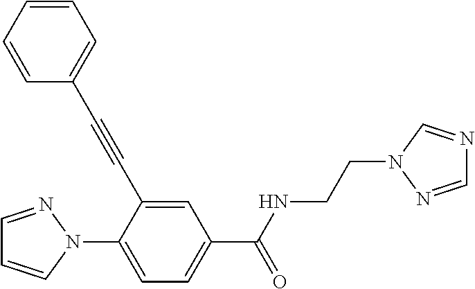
C1=NN(C2=CC=C(C(NCCN3N=CN=C3)=O)C=C2C#CC2=CC=CC=C2)C=C1
